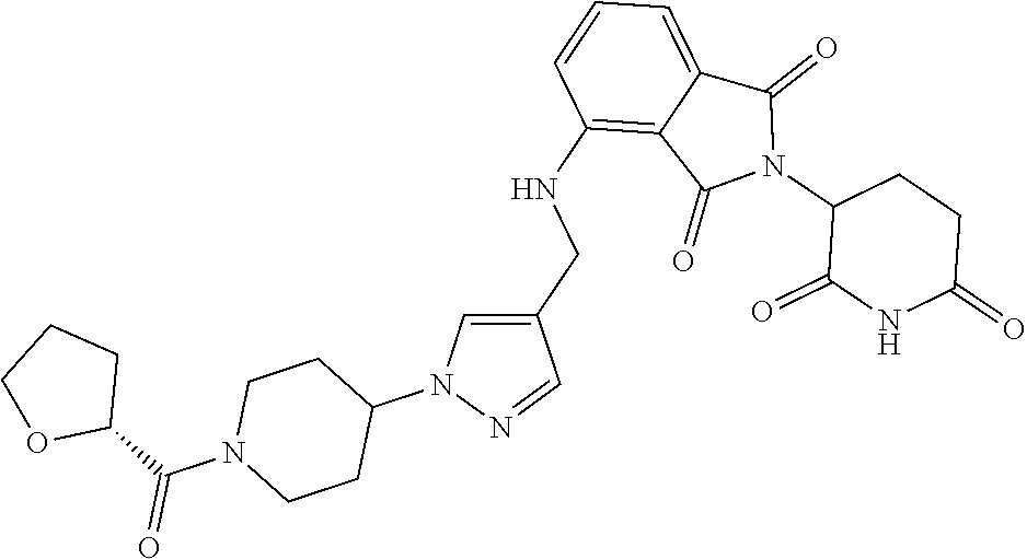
C1(NCC2=CN(C3CCN(C(C4CCCO4)=O)CC3)N=C2)=C2C(=CC=C1)C(=O)N(C1C(=O)NC(=O)CC1)C2=O
